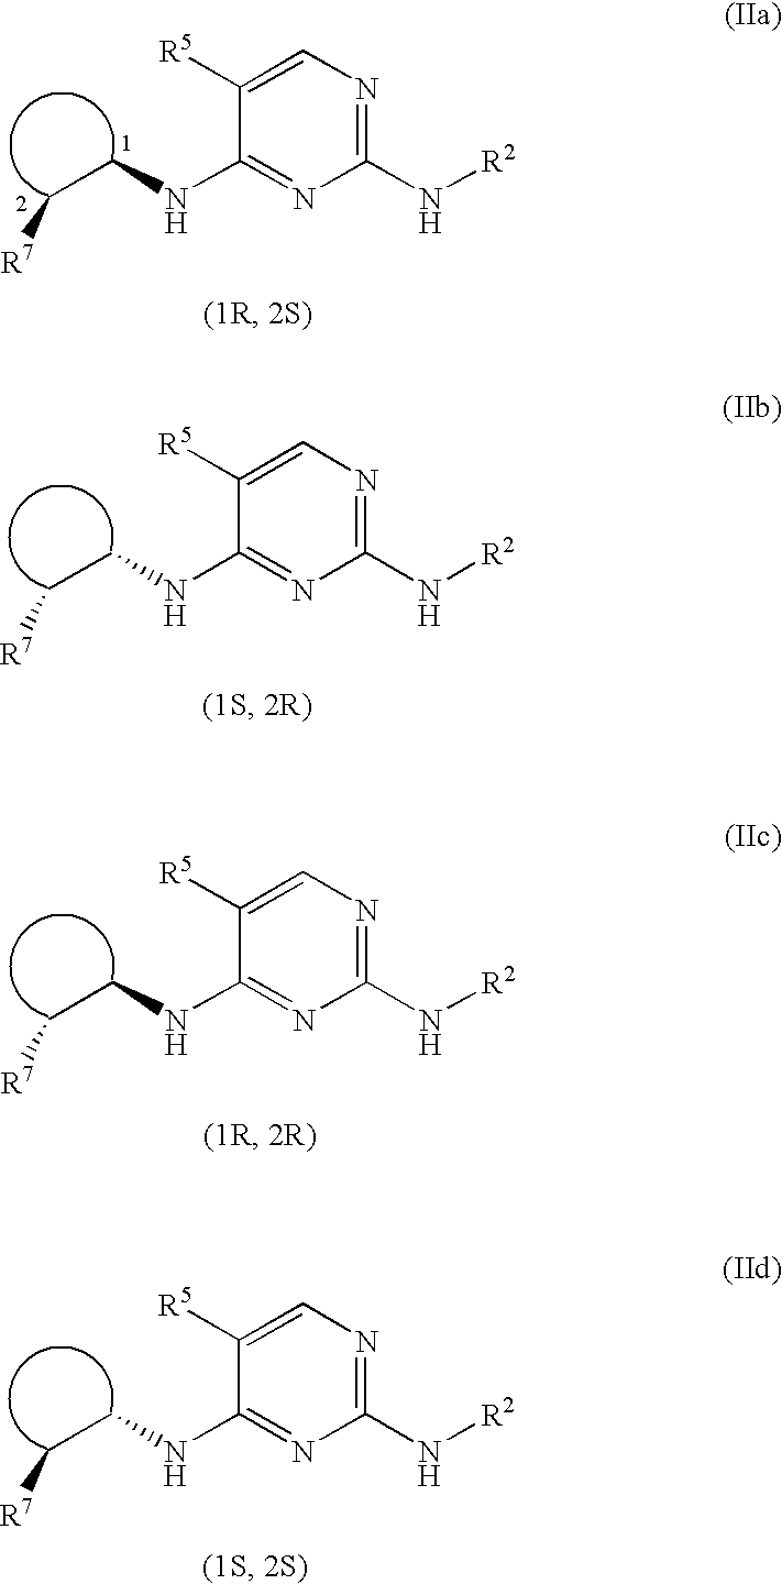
C1(NCC[R7])=NC(N[R2])=NC=C1[R5].C1(NCC[R7])=NC(N[R2])=NC=C1[R5].C1(NCC[R7])=NC(N[R2])=NC=C1[R5].C1(NCC[R7])=NC(N[R2])=NC=C1[R5]
